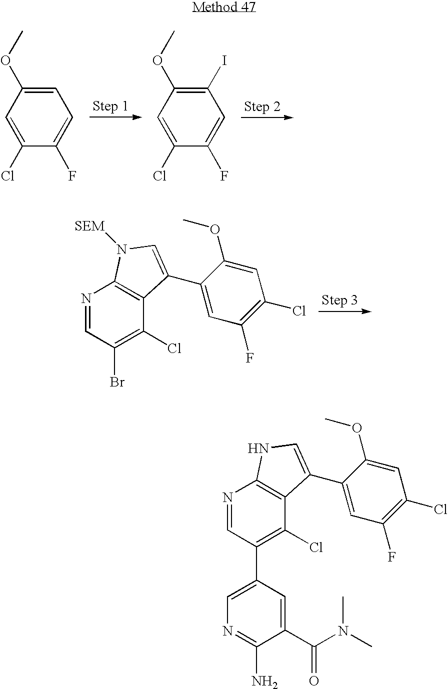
C1=C(OC)C=C(Cl)C(F)=C1.C1(I)=C(OC)C=C(Cl)C(F)=C1.N1=CC(Br)=C(Cl)C2=C1N([SEM])C=C2C1=CC(F)=C(Cl)C=C1OC.N1=CC(C2=CN=C(N)C(C(N(C)C)=O)=C2)=C(Cl)C2=C1NC=C2C1=CC(F)=C(Cl)C=C1OC
